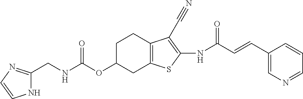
C(NC(OC1CC2=C(CC1)C(C#N)=C(NC(C=CC1=CN=CC=C1)=O)S2)=O)C1=NC=CN1
